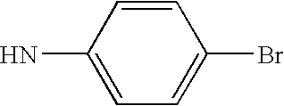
BrC1=CC=C(N)C=C1
